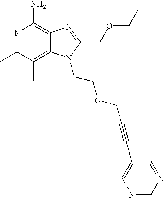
C12=C(C)C(C)=NC(N)=C1N=C(COCC)N2CCOCC#CC1=CN=CN=C1
